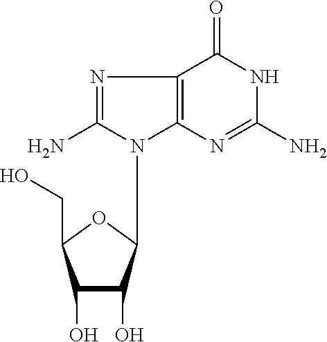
C1(O)C(O)C(N2C3=C(C(=O)NC(N)=N3)N=C2N)OC1CO
